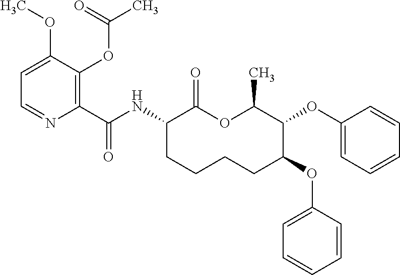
C1(C(NC2C(=O)OC(C)C(OC3=CC=CC=C3)C(OC3=CC=CC=C3)CCCC2)=O)=C(OC(C)=O)C(OC)=CC=N1
